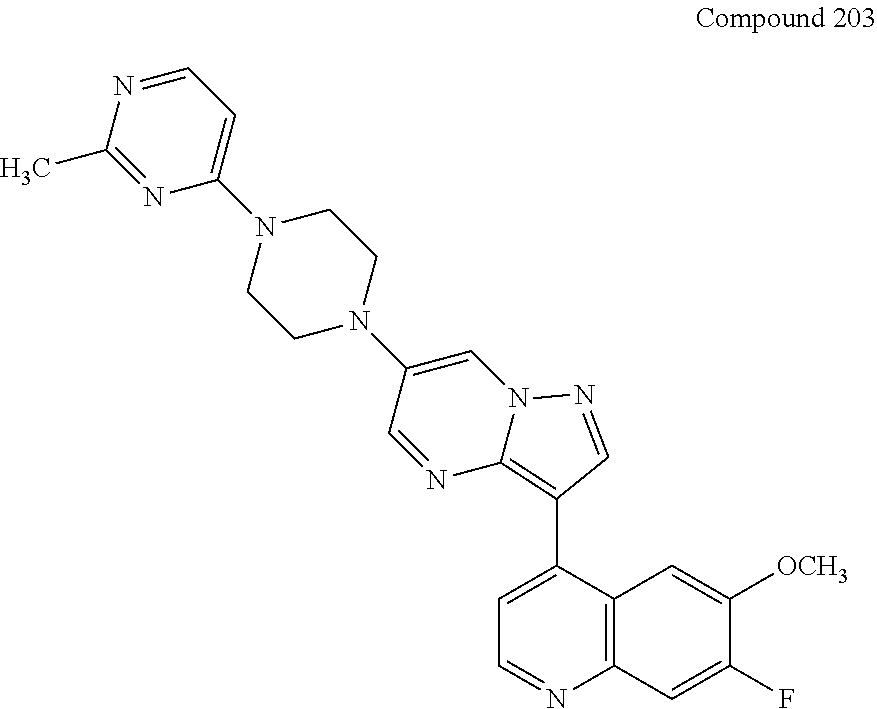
C1CN(C2=CN3C(=C(C4=CC=NC5=C4C=C([OCH3])C(F)=C5)C=N3)N=C2)CCN1C1=CC=NC(C)=N1
